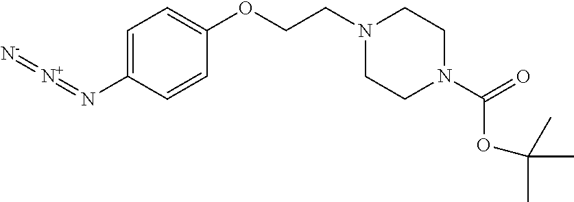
C1=C(N=[N+]=[N-])C=CC(OCCN2CCN(C(=O)OC(C)(C)C)CC2)=C1
